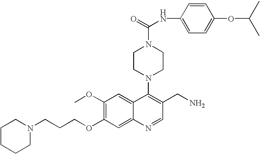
N1(CCCOC2=C(OC)C=C3C(=C2)N=CC(CN)=C3N2CCN(C(NC3=CC=C(OC(C)C)C=C3)=O)CC2)CCCCC1
